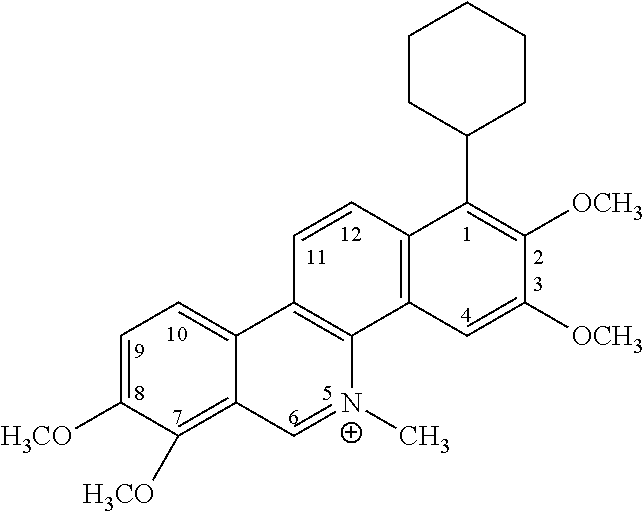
C1=C([H3CO])C([H3CO])=C2C(=C1)C1=C([N+](C)=C2)C2=C(C=C1)C(C1CCCCC1)=C([OCH3])C([OCH3])=C2
